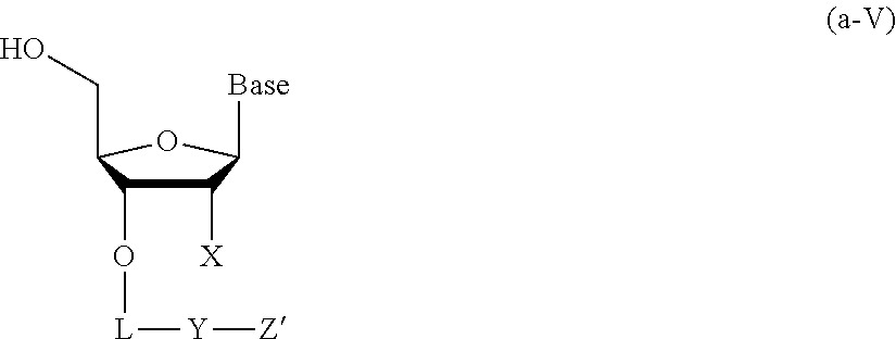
C1([X])C(O[L][Y][Z])C(CO)OC1[Base]
